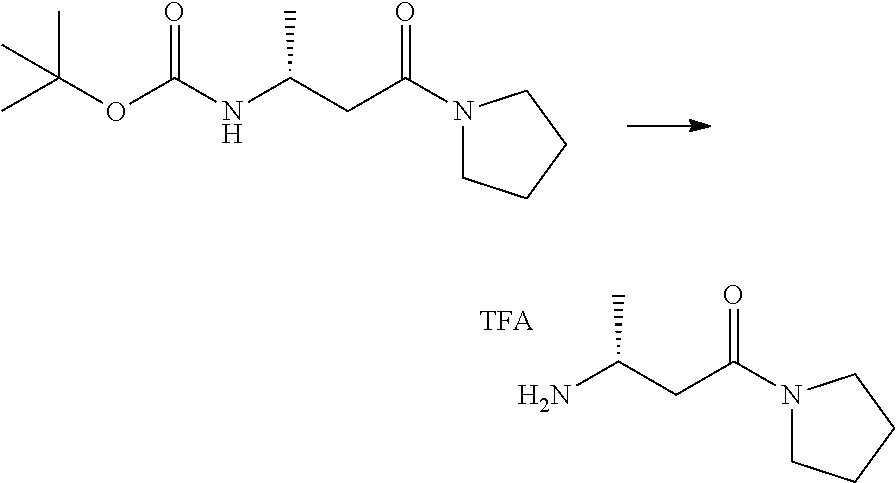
CC(OC(NC(CC(N1CCCC1)=O)C)=O)(C)C.NC(CC(N1CCCC1)=O)C
